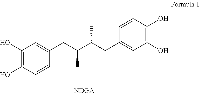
C1(O)=C(O)C=CC(CC(C(CC2=CC(O)=C(O)C=C2)C)C)=C1
